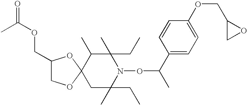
C1C(CC)(C)N(OC(C2=CC=C(OCC3CO3)C=C2)C)C(CC)(C)C(C)C12OCC(COC(=O)C)O2
